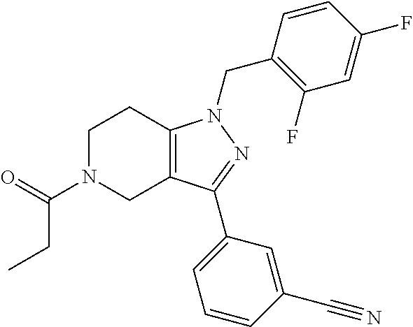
C1N(C(=O)CC)CC2=C(C1)N(CC1=C(F)C=C(F)C=C1)N=C2C1=CC=CC(C#N)=C1
